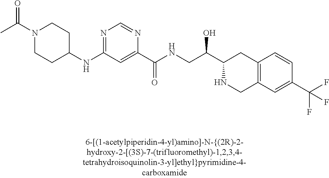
CC(N1CCC(NC2=NC=NC(C(NCC(C3NCC4=C(C3)C=CC(C(F)(F)F)=C4)O)=O)=C2)CC1)=O
